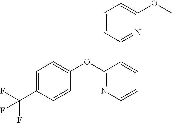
C1=C(C(F)(F)F)C=CC(OC2=NC=CC=C2C2=NC(OC)=CC=C2)=C1
